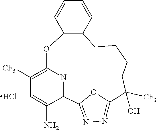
C1=CC=CC2=C1CCCCC(O)([CF3])C1=NN=C(O1)C1=NC(=C([CF3])C=C1N)O2.Cl
